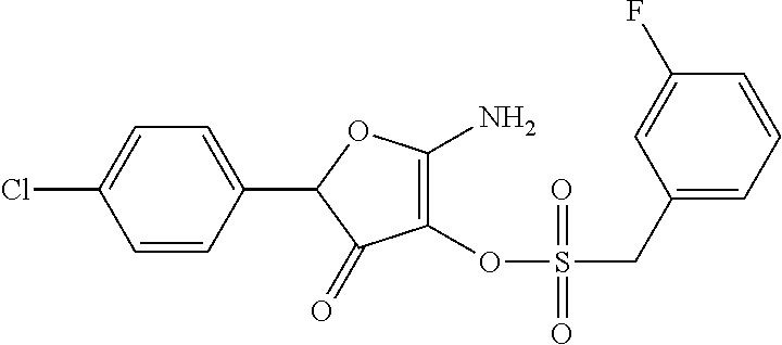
C1(C2=CC=C(Cl)C=C2)C(=O)C(OS(CC2=CC=CC(F)=C2)(=O)=O)=C(N)O1
